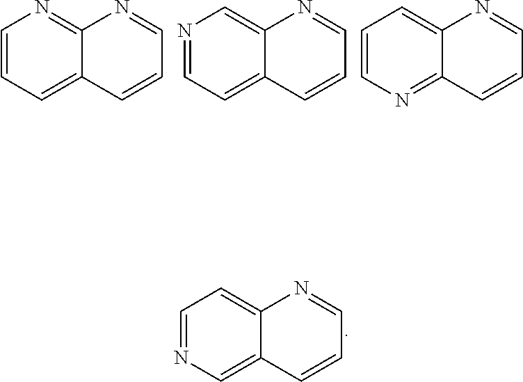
C1=CC=C2C(=N1)N=CC=C2.N1=CC=C2C(=C1)N=CC=C2.C1=CN=C2C(=C1)N=CC=C2.C1=NC=C2C(=C1)N=CC=C2
